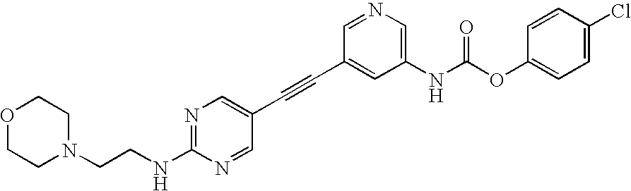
C1(NC(OC2=CC=C(Cl)C=C2)=O)=CN=CC(C#CC2=CN=C(NCCN3CCOCC3)N=C2)=C1
